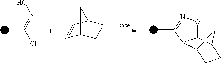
CC(Cl)=NO.CC1=NOC2C1C1CCC2C1.C1=CC2CCC1C2
